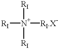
[RI][N+]([RI])([RI])[RI.X-]
